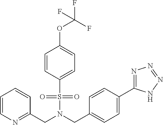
C(N(S(=O)(=O)C1=CC=C(OC(F)(F)F)C=C1)CC1=CC=C(C2=NN=NN2)C=C1)C1=NC=CC=C1
